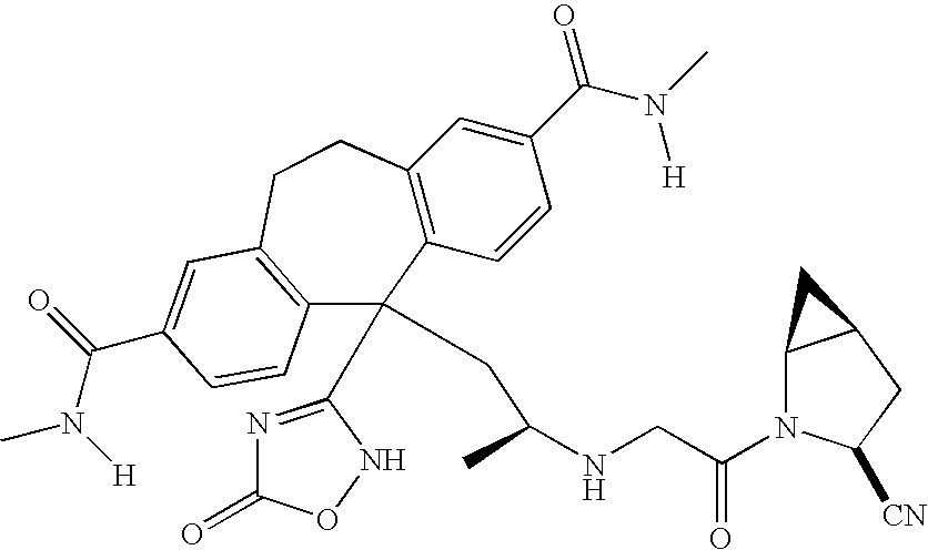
C12=C(C=CC(C(N(C)[H])=O)=C1)C(C1=NC(=O)ON1)(CC(NCC(N1C3C(CC1[CN])C3)=O)C)C1=C(CC2)C=C(C(N(C)[H])=O)C=C1
